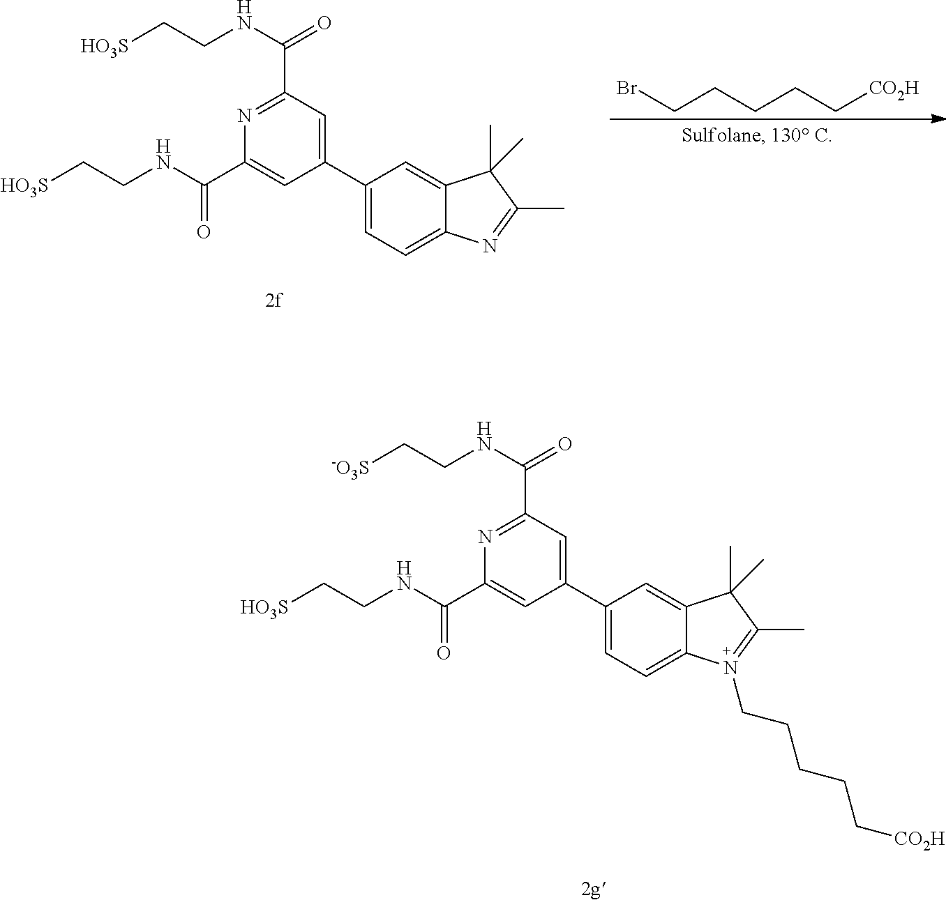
C1(C(=O)NCC[-O3S])=NC(C(=O)NCC[HO3S])=CC(C2=CC=C3C(=C2)C(C)(C)C(C)=N3CCCCC[CO2H])=C1.C1(C(=O)NCC[HO3S])=NC(C(=O)NCC[HO3S])=CC(C2=CC=C3C(=C2)C(C)(C)C(C)=N3)=C1.BrCCCCC[CO2H]
